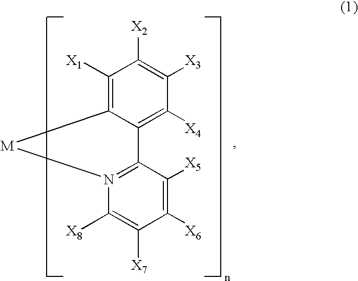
C1([X1])=C2C(=C([X4])C([X3])=C1[X2])C1=N(C([X8])=C([X7])C([X6])=C1[X5])[M]2
